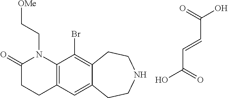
C12=C(C=C3C(=C1Br)CCNCC3)CCC(=O)N2CC[OMe].C(C(=O)O)=CC(O)=O
